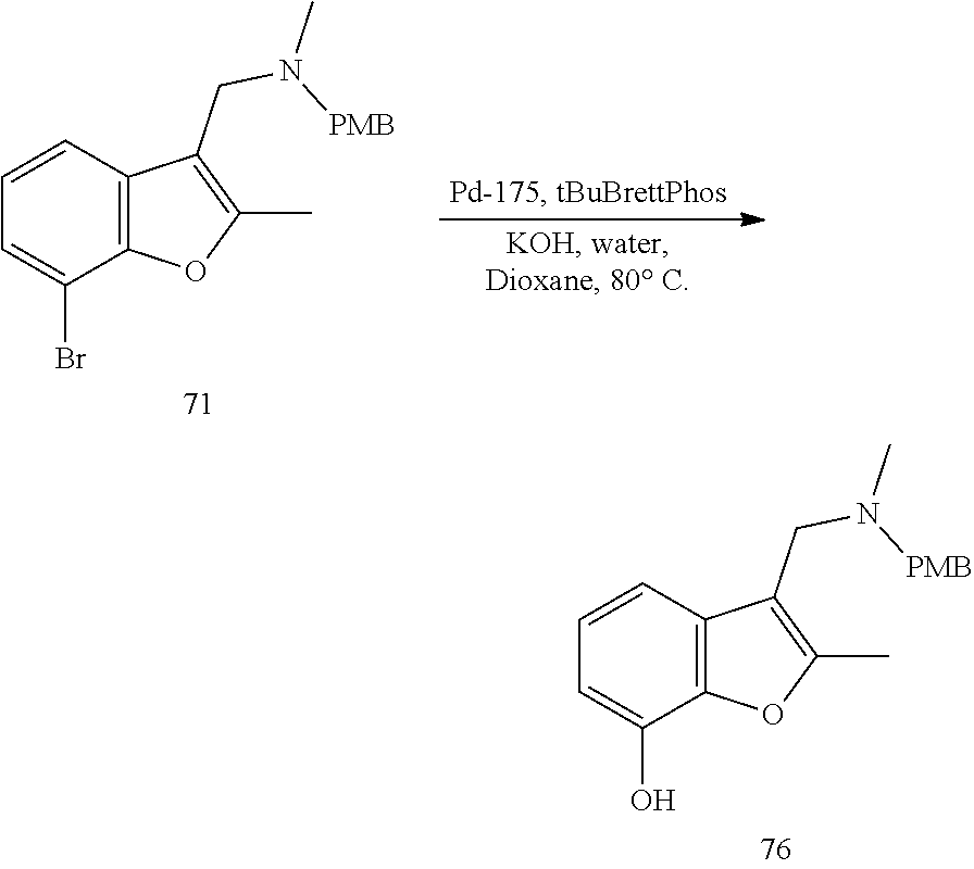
N(C)(CC1=C(C)OC2=C1C=CC=C2Br)[PMB].N(C)(CC1=C(C)OC2=C1C=CC=C2O)[PMB]
